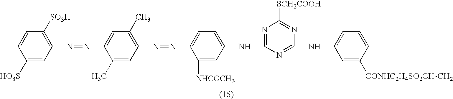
C1([HO3S])=CC(N=NC2=CC(C)=C(N=NC3=CC=C(NC4=NC([SCH2COOH])=NC(NC5=CC=CC([CONHC2H4SO2CH]=C)=C5)=N4)C=C3[NHCOCH3])C=C2C)=C([SO3H])C=C1
